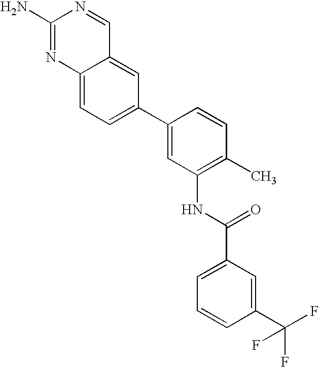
C1(N)=NC2=CC=C(C3=CC(NC(C4=CC=CC(C(F)(F)F)=C4)=O)=C(C)C=C3)C=C2C=N1
